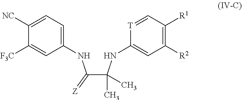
C(C(NC1=CC([R2])=C([R1])C=[T]1)(C)C)(NC1=CC=C([NC])C([F3C])=C1)=[Z]
